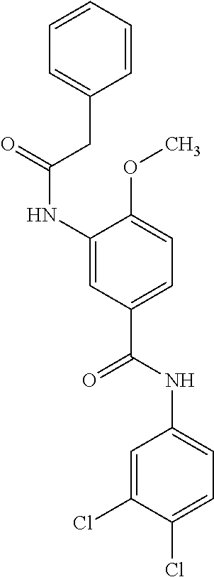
O=C(NC1=CC(C(NC2=CC=C(Cl)C(Cl)=C2)=O)=CC=C1OC)CC1=CC=CC=C1
